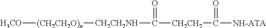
[H3CO][(CH2CH2O)n][CH2CH2NH]C([CH2CH2]C(=O)[NH-ATA])=O
